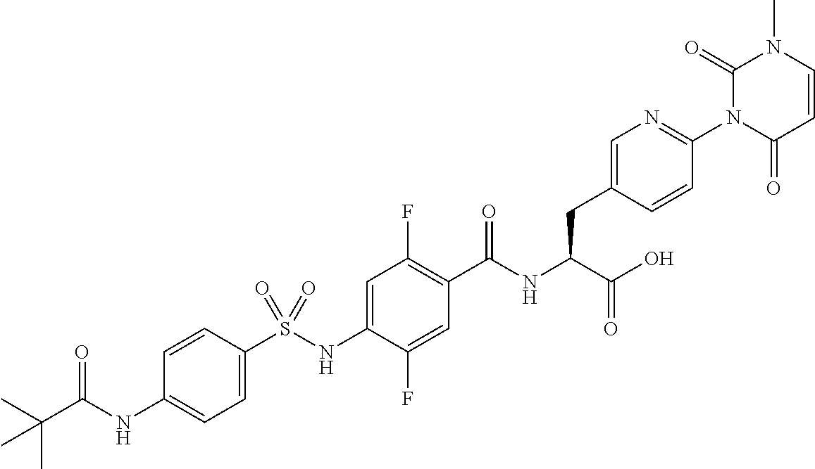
C1=C(S(NC2=CC(F)=C(C(NC(C(O)=O)CC3=CN=C(N4C(=O)C=CN(C)C4=O)C=C3)=O)C=C2F)(=O)=O)C=CC(NC(C(C)(C)C)=O)=C1
